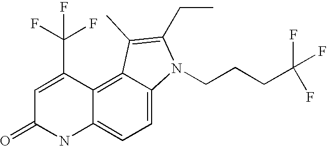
C12=CC=C3C(=C1C(C(F)(F)F)=CC(=O)N2)C(C)=C(CC)N3CCCC(F)(F)F
